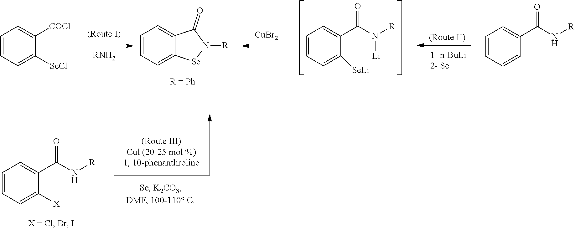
[RNH2].[CuBr2].C1=CC=C([SeLi])C(C(=O)N([Li])[R])=C1.C1=CC=CC(C(=O)N[R])=C1.[H].C1=CC=C([SeCl])C([COCl])=C1.C1=CC=C2C(=C1)C(=O)N([R])[Se]2.C1=CC=C([X])C(C(=O)N[R])=C1.[H]
